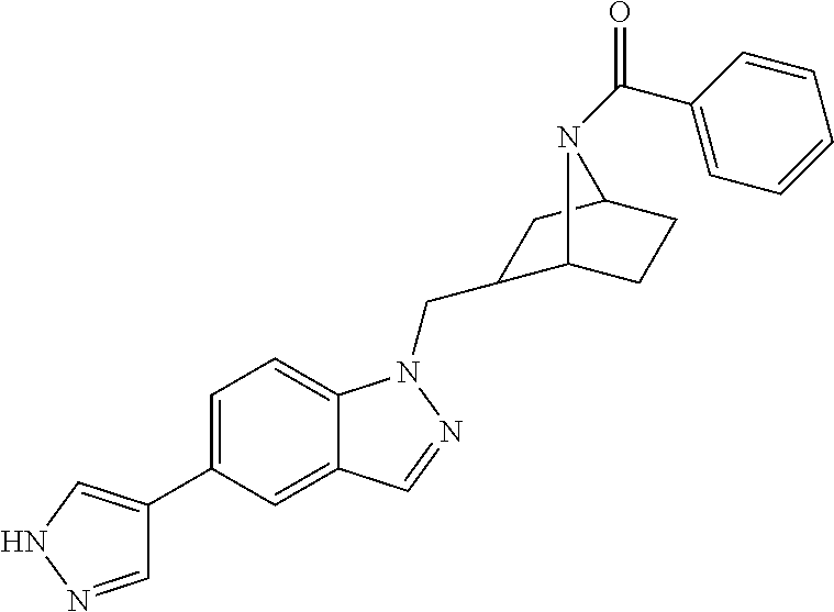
C1=NNC=C1C1=CC=C2C(=C1)C=NN2CC1C2CCC(C1)N2C(C1=CC=CC=C1)=O
